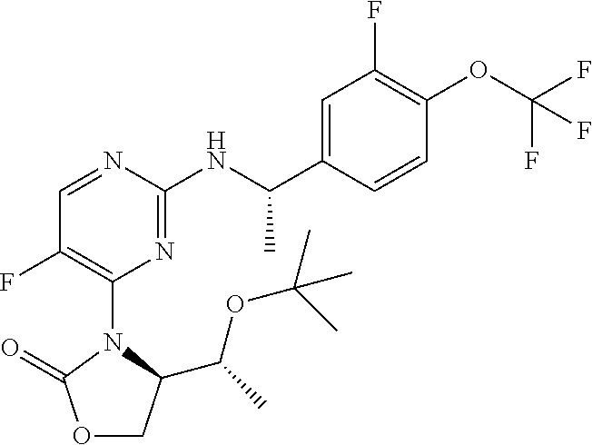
O1CC(C(C)OC(C)(C)C)N(C2=C(F)C=NC(NC(C3=CC(F)=C(OC(F)(F)F)C=C3)C)=N2)C1=O
